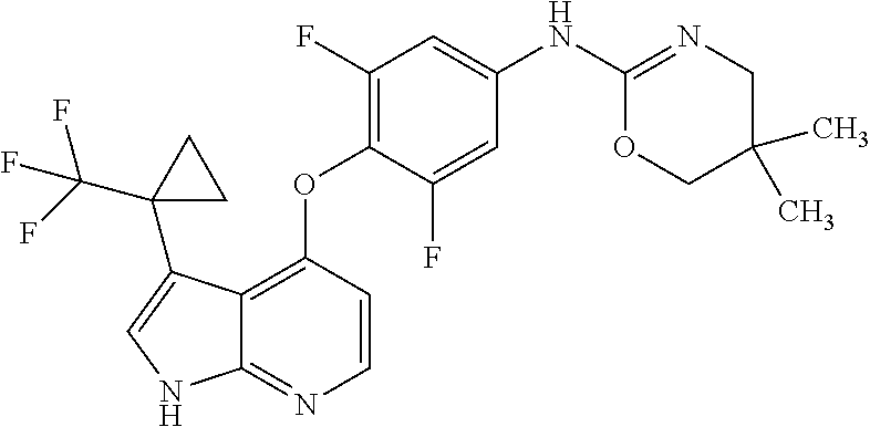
C12=C(OC3=C(F)C=C(NC4=NCC(C)(C)CO4)C=C3F)C=CN=C1NC=C2C1(C(F)(F)F)CC1
